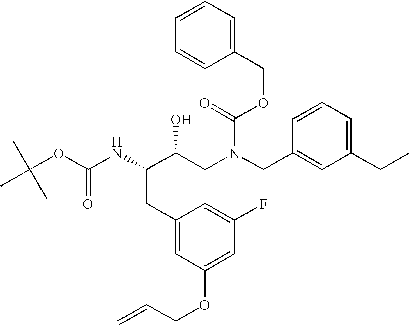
CC(C)(C)OC(NC(C(CN(CC1=CC(CC)=CC=C1)C(=O)OCC1=CC=CC=C1)O)CC1=CC(OCC=C)=CC(F)=C1)=O
